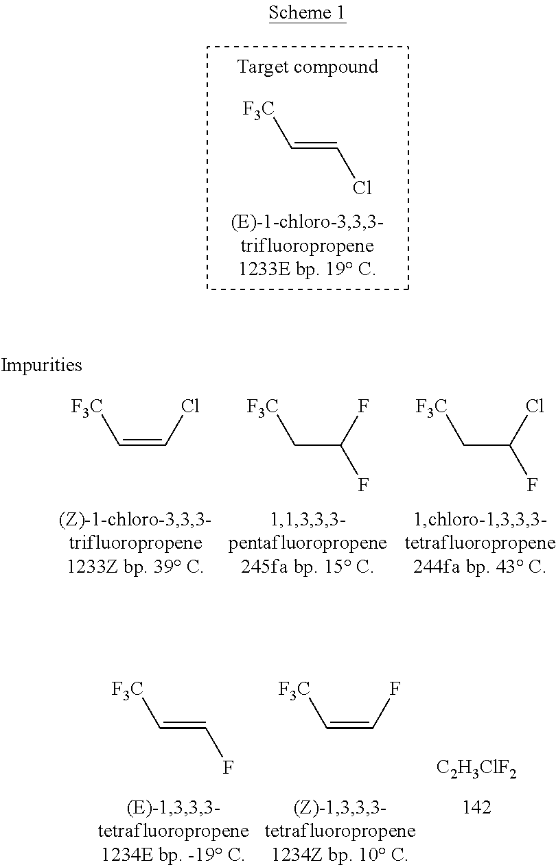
C(=C[F3C])Cl.C(=C[F3C])Cl.C(C[F3C])(F)F.C(C[F3C])(F)Cl.C(=C[F3C])F.C(=C[F3C])F.[C2H3ClF2]
